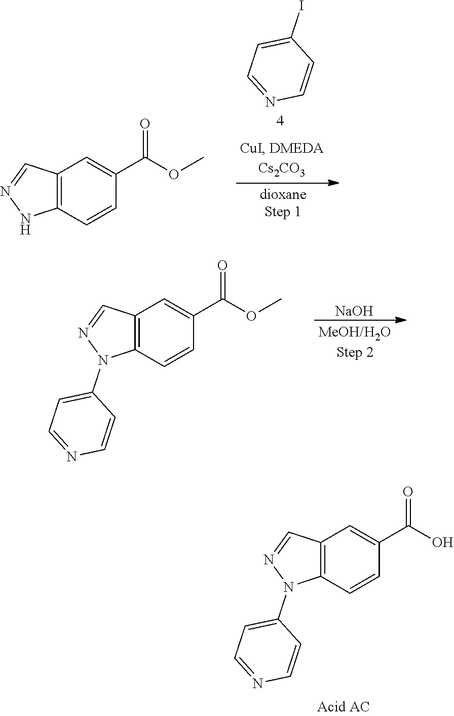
IC1=CC=NC=C1.C12=C(C=CC(C(OC)=O)=C1)NN=C2.C12=C(C=CC(C(OC)=O)=C1)N(C1=CC=NC=C1)N=C2.[NaOH].C12=C(C=CC(C(O)=O)=C1)N(C1=CC=NC=C1)N=C2
